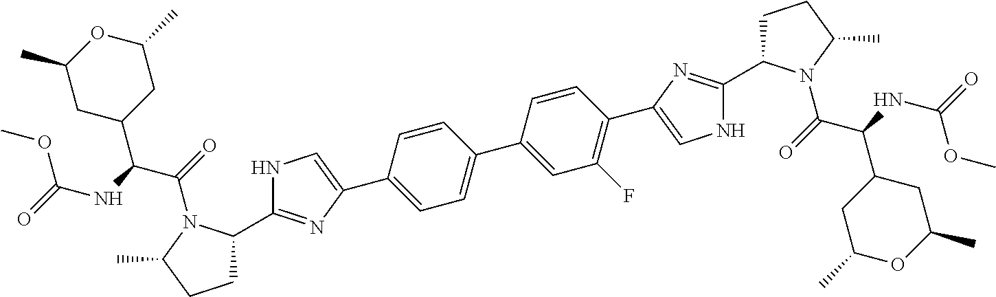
C1C(C2=NC(C3=CC=C(C4=CC(F)=C(C5=CNC(C6CCC(C)N6C(=O)C(NC(=O)OC)C6CC(C)OC(C)C6)=N5)C=C4)C=C3)=CN2)N(C(=O)C(NC(=O)OC)C2CC(C)OC(C)C2)C(C)C1
